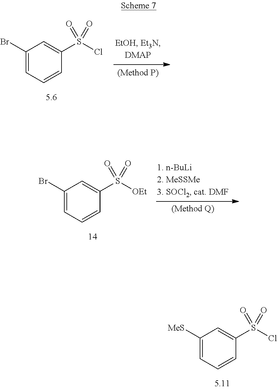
C1(Br)=CC=CC(S(Cl)(=O)=O)=C1.C1(Br)=CC=CC(S([OEt])(=O)=O)=C1.C1([MeS])=CC=CC(S(Cl)(=O)=O)=C1
